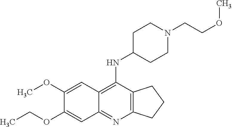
C1(OC)=CC2=C(NC3CCN(CCOC)CC3)C3=C(N=C2C=C1OCC)CCC3
